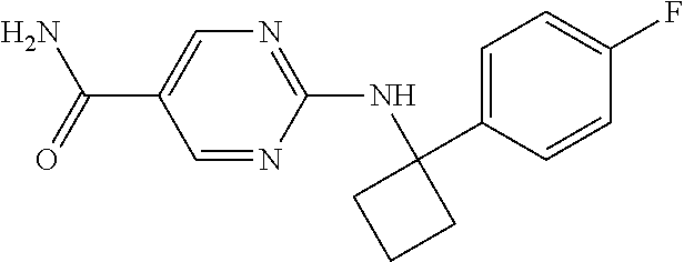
C1=NC(NC2(C3=CC=C(F)C=C3)CCC2)=NC=C1C(N)=O
